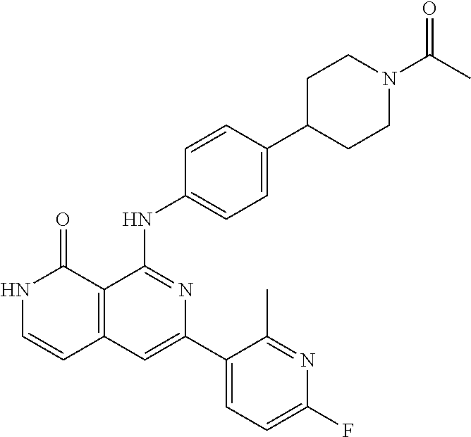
C1=CC(NC2=NC(C3=CC=C(F)N=C3C)=CC3=C2C(=O)NC=C3)=CC=C1C1CCN(C(=O)C)CC1
